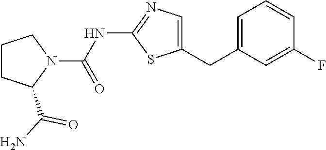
C1=C(CC2=CN=C(NC(=O)N3CCCC3C(N)=O)S2)C=C(F)C=C1
